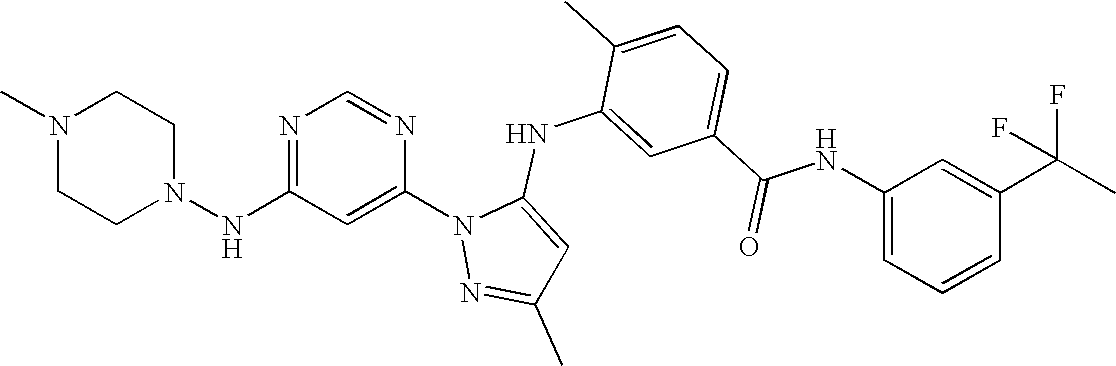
N1=C(NN2CCN(C)CC2)C=C(N2N=C(C)C=C2NC2=CC(C(NC3=CC=CC(C(C)(F)F)=C3)=O)=CC=C2C)N=C1
